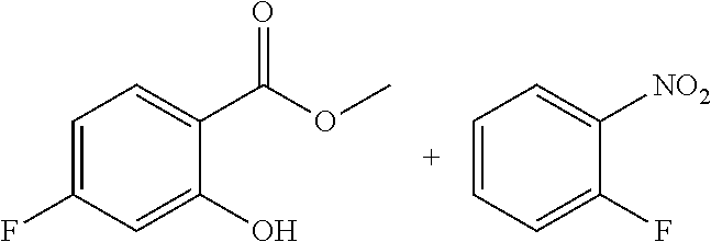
C1=CC=C([NO2])C(F)=C1.C1=C(O)C(C(=O)OC)=CC=C1F
